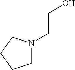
C1N(CCO)CCC1
